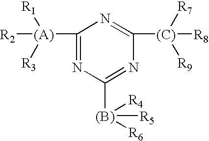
C1([(A)]([R3])([R1])[R2])=NC([(B)]([R4])([R6])[R5])=NC([(C)]([R7])([R9])[R8])=N1
